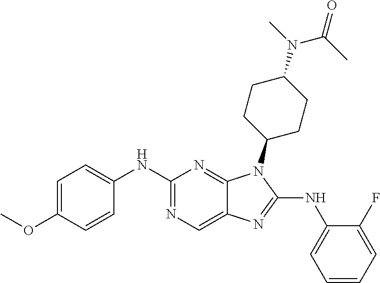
C1(NC2=CC=C(OC)C=C2)=NC=C2C(=N1)N(C1CCC(N(C(C)=O)C)CC1)C(NC1=CC=CC=C1F)=N2
